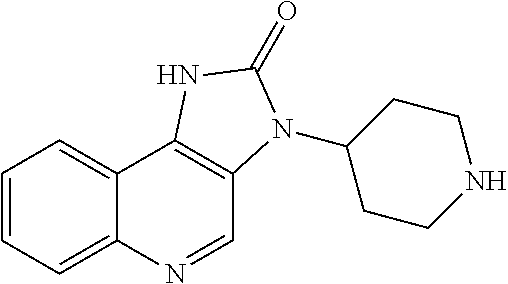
C1=CC=C2C(=C1)C1=C(C=N2)N(C2CCNCC2)C(=O)N1
